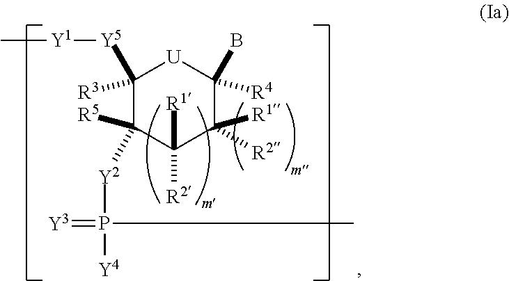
C1([Y5][Y1]C)([R3])C([R5])([Y2]P(=[Y3])([Y4])C)C([R1])([R2])C([R1])([R2])C(B)([R4])[U]1
